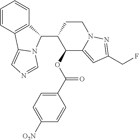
C1=CC2=C(C=C1)C(C1C(OC(=O)C3=CC=C([O2N])C=C3)C3=CC(CF)=NN3CC1)N1C2=CN=C1
